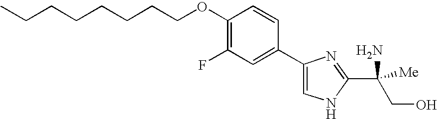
CCCCCCCCOC1=C(F)C=C(C2=CNC(C(CO)(N)[Me])=N2)C=C1
